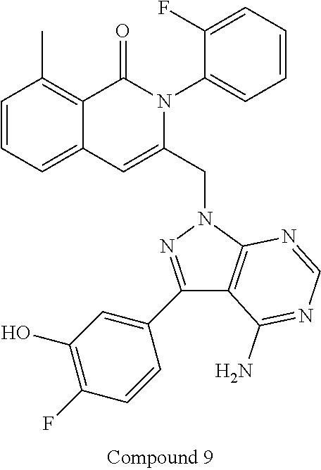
C1=CC=C2C(=C1C)C(=O)N(C1=CC=CC=C1F)C(CN1N=C(C3=CC(O)=C(F)C=C3)C3=C1N=CN=C3N)=C2
